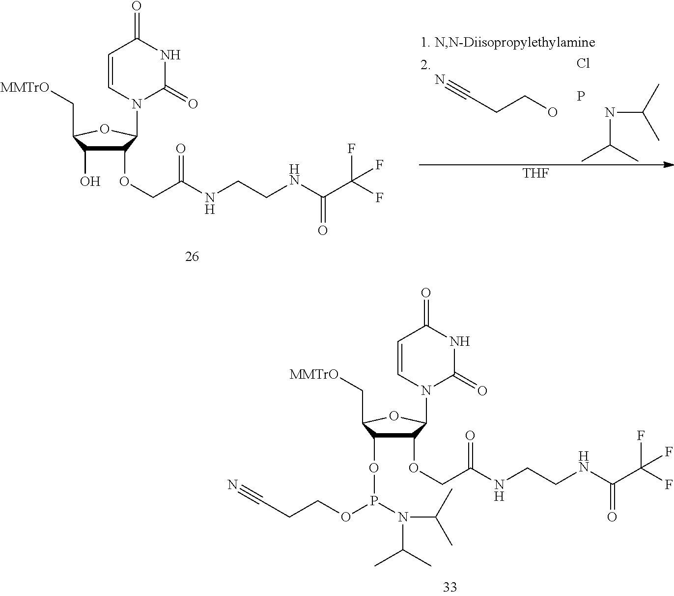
C1(OCC(=O)NCCNC(C(F)(F)F)=O)C(OP(OCCC#N)N(C(C)C)C(C)C)C(C[MMTrO])OC1N1C(=O)NC(=O)C=C1.OCCC#N.P.Cl.N(C(C)C)C(C)C.C1(OCC(=O)NCCNC(C(F)(F)F)=O)C(O)C(C[MMTrO])OC1N1C(=O)NC(=O)C=C1.[THF]
